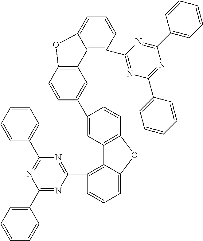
C1(C2=CC3=C(C=C2)OC2=CC=CC(C4=NC(C5=CC=CC=C5)=NC(C5=CC=CC=C5)=N4)=C32)=CC2=C(C=C1)OC1=CC=CC(C3=NC(C4=CC=CC=C4)=NC(C4=CC=CC=C4)=N3)=C21
